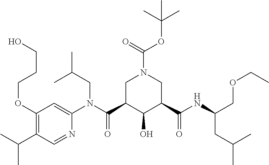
C1(OCCCO)=C(C(C)C)C=NC(N(C(C2C(O)C(C(NC(COCC)CC(C)C)=O)CN(C(OC(C)(C)C)=O)C2)=O)CC(C)C)=C1
